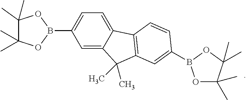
C1=C2C(=CC=C1B1OC(C)(C)C(C)(C)O1)C1=C(C2(C)C)C=C(B2OC(C)(C)C(C)(C)O2)C=C1
